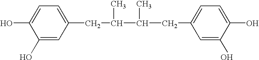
C1(O)=CC(CC(C(CC2=CC=C(O)C(O)=C2)C)C)=CC=C1O
